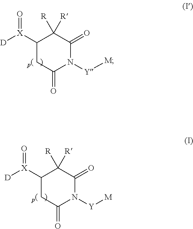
C1([X]([D])=O)CC(=O)N([Y][M])C(=O)C1([R])[R].C1([X]([D])=O)CC(=O)N([Y][M])C(=O)C1([R])[R]
